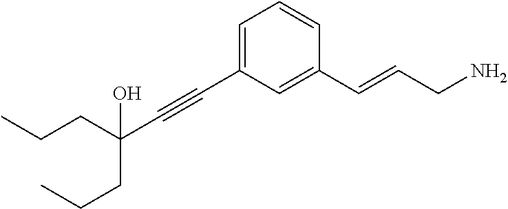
C1=C(C#CC(CCC)(O)CCC)C=C(C=CCN)C=C1
